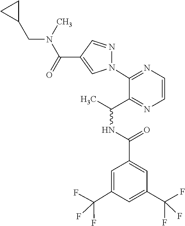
C1=C(C(F)(F)F)C=C(C(=O)NC(C)C2=NC=CN=C2N2N=CC(C(=O)N(C)CC3CC3)=C2)C=C1C(F)(F)F
